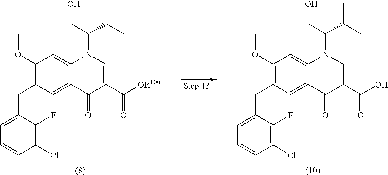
C1(OC)=C(CC2=CC=CC(Cl)=C2F)C=C2C(=C1)N(C(CO)C(C)C)C=C(C(O)=O)C2=O.C1(OC)=C(CC2=CC=CC(Cl)=C2F)C=C2C(=C1)N(C(CO)C(C)C)C=C(C([OR100])=O)C2=O
